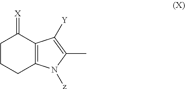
C1CCC2=C(C1=[X])C([Y])=C(C)N2[z]
